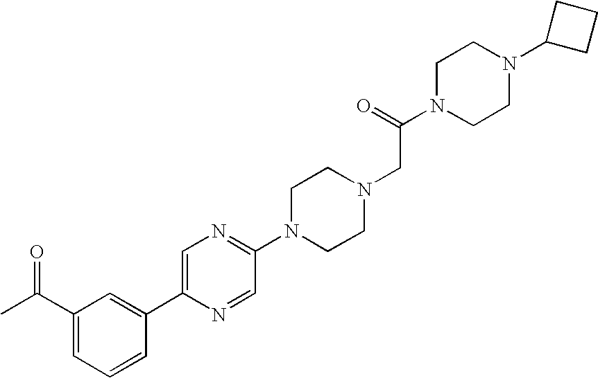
C1(C(C)=O)=CC=CC(C2=CN=C(N3CCN(CC(N4CCN(C5CCC5)CC4)=O)CC3)C=N2)=C1
